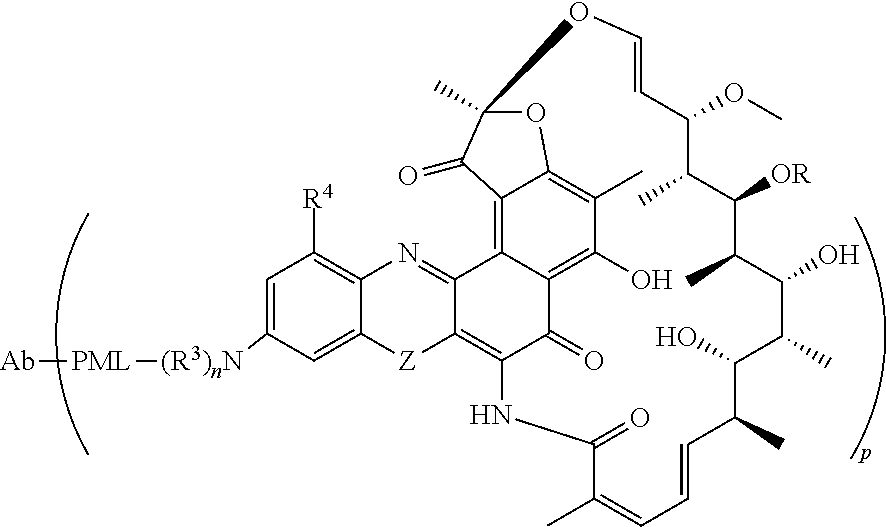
C1([OR])C(C)C(OC)C=COC2(C)OC3=C(C)C(O)=C4C(=O)C(=C5C(=NC6=C([R4])C=C([(R3)nN][PML][Ab])C=C6[Z]5)C4=C3C2=O)NC(=O)C(C)=CC=CC(C)C(O)C(C)C(O)C1C
